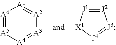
[A4]1=[A3][A2]=[A1][A6]=[A5]1.[J1]1=[J2][J3]=[J4][X1]1
